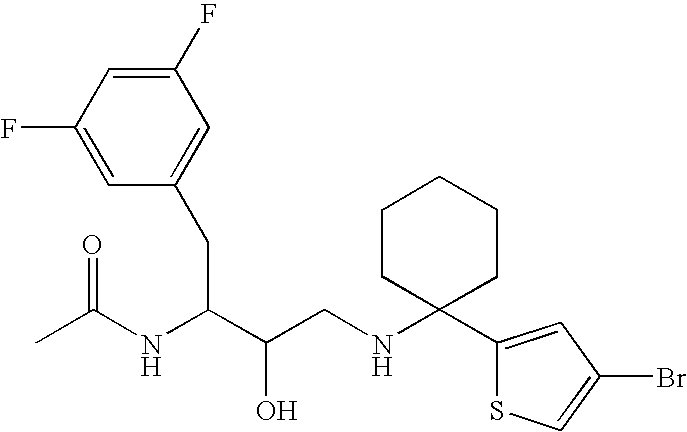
C1(F)=CC(F)=CC(CC(NC(C)=O)C(O)CNC2(C3=CC(Br)=CS3)CCCCC2)=C1
